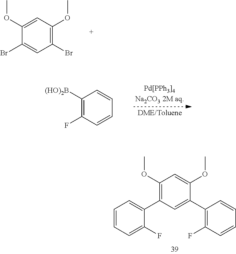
C1(OC)=C(C2=CC=CC=C2F)C=C(C2=C(F)C=CC=C2)C(OC)=C1.C1([(HO)2B])=C(F)C=CC=C1.C1(Br)=C(OC)C=C(OC)C(Br)=C1
